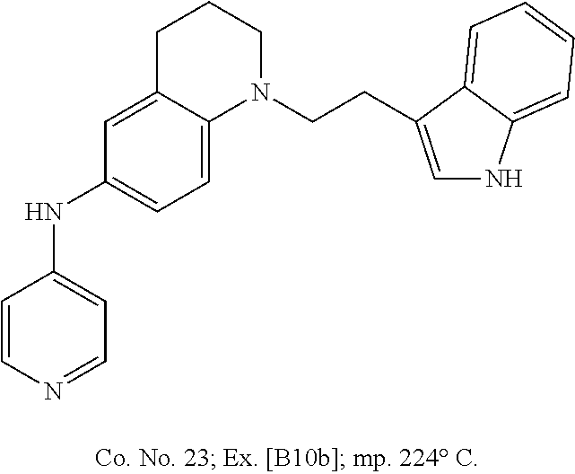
C1=CN=CC=C1NC1=CC=C2C(=C1)CCCN2CCC1=CNC2=CC=CC=C21
